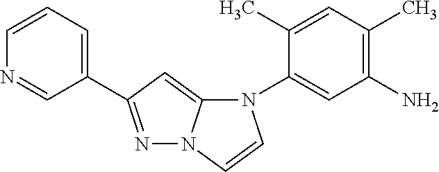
N1=C(C2=CC=CN=C2)C=C2N1C=CN2C1=CC(N)=C(C)C=C1C
